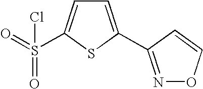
S1C(C2=NOC=C2)=CC=C1S(=O)(=O)Cl
